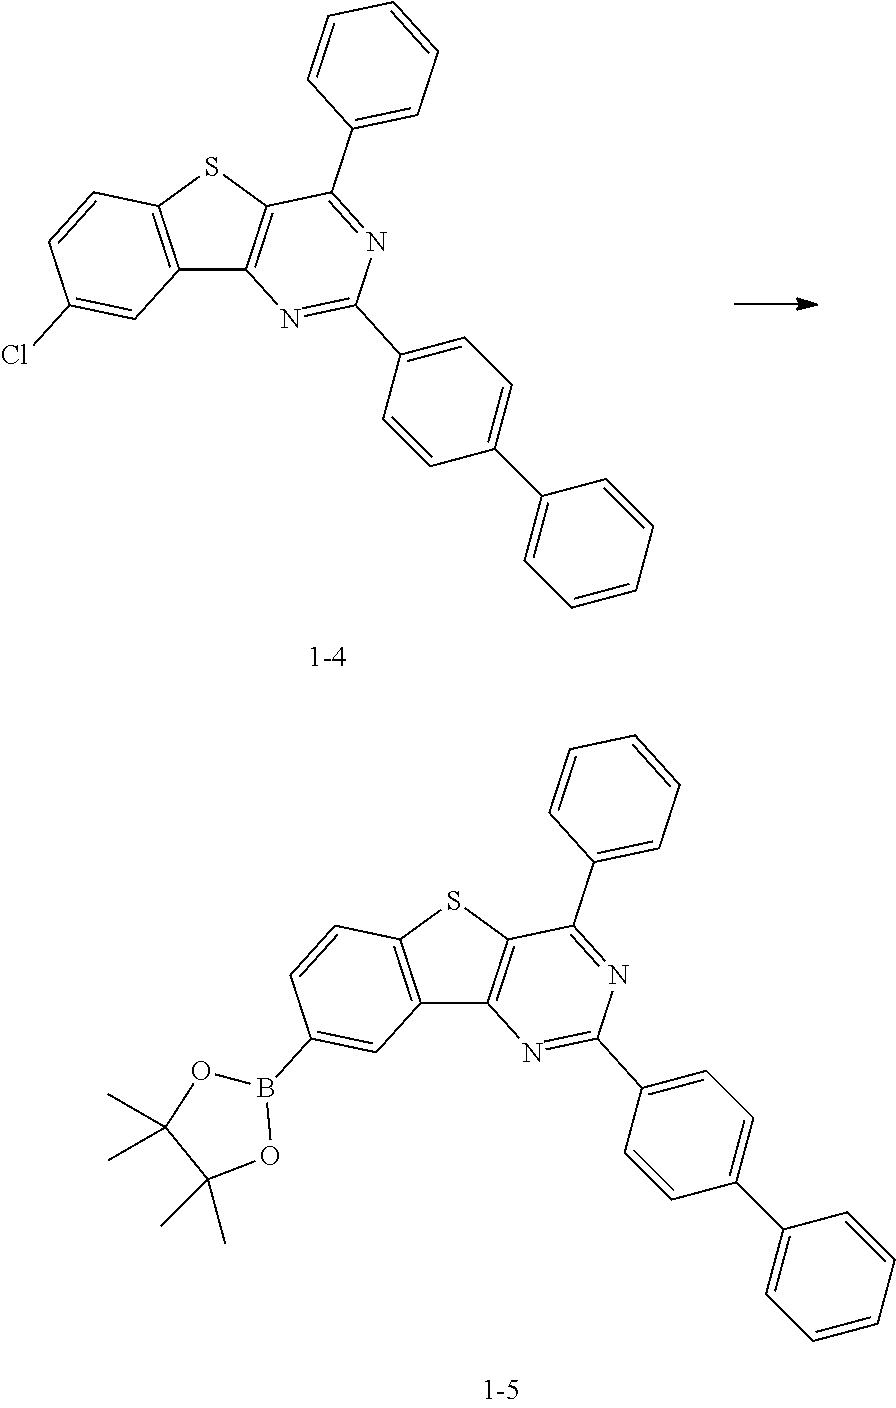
C12=C(SC3=C1N=C(C1=CC=C(C4=CC=CC=C4)C=C1)N=C3C1=CC=CC=C1)C=CC(Cl)=C2.C12=C(SC3=C1N=C(C1=CC=C(C4=CC=CC=C4)C=C1)N=C3C1=CC=CC=C1)C=CC(B1OC(C)(C)C(C)(C)O1)=C2
